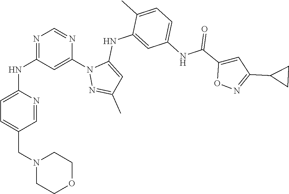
N1=C(NC2=CC=C(CN3CCOCC3)C=N2)C=C(N2N=C(C)C=C2NC2=CC(NC(=O)C3=CC(C4CC4)=NO3)=CC=C2C)N=C1
